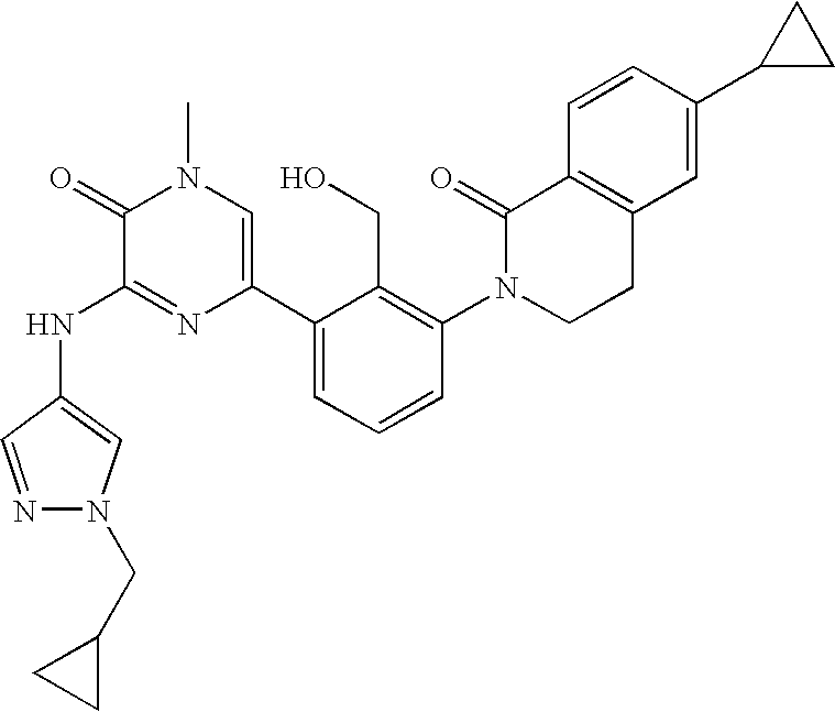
N(C1=NC(C2=CC=CC(N3CCC4=C(C3=O)C=CC(C3CC3)=C4)=C2CO)=CN(C)C1=O)C1=CN(CC2CC2)N=C1
